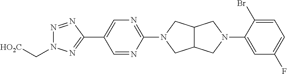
C1(N2CC3C(C2)CN(C2=CC(F)=CC=C2Br)C3)=NC=C(C2=NN(C[HO2C])N=N2)C=N1
